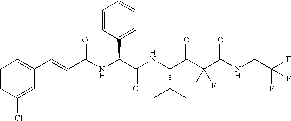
C1=CC(Cl)=CC(C=CC(NC(C(NC(C(C(C(NCC(F)(F)F)=O)(F)F)=O)C(C)C)=O)C2=CC=CC=C2)=O)=C1
